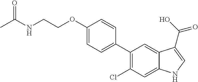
C1(C2=CC=C(OCCNC(C)=O)C=C2)=C(Cl)C=C2C(=C1)C(C(O)=O)=CN2
